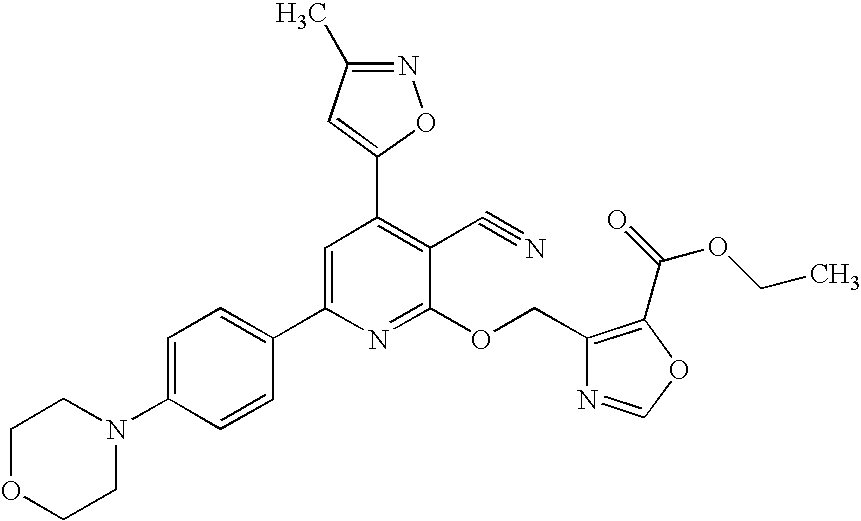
C1OCCN(C2=CC=C(C3=CC(C4=CC(C)=NO4)=C(C#N)C(OCC4=C(C(=O)OCC)OC=N4)=N3)C=C2)C1
